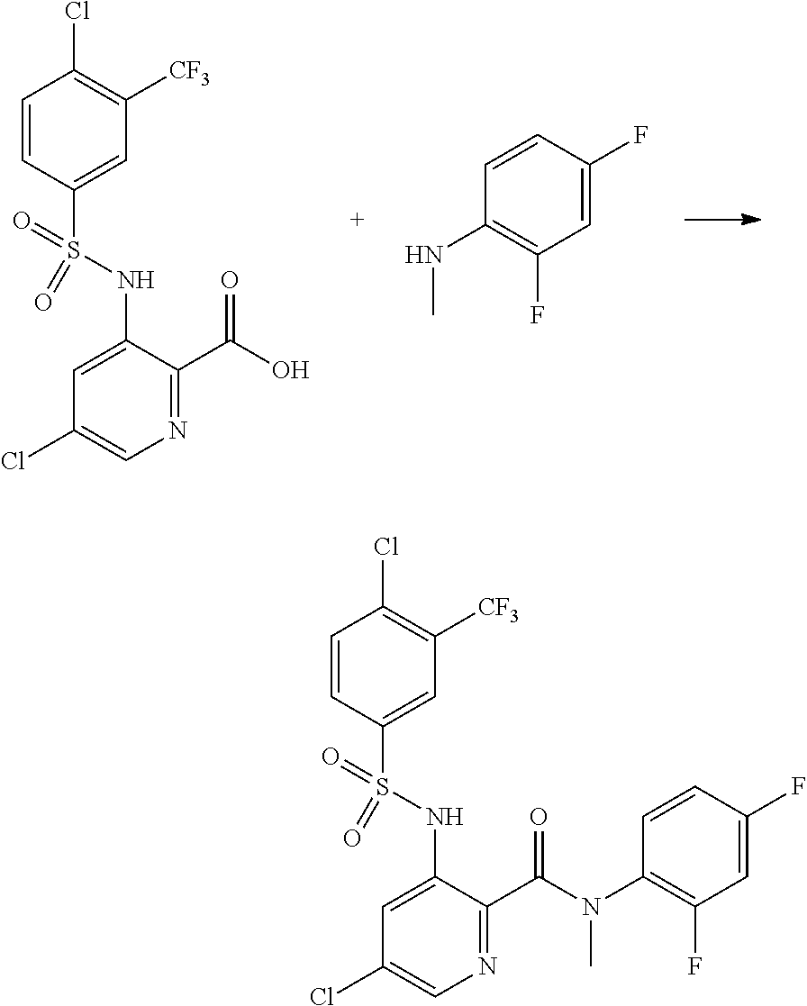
C1=CC(S(=O)(=O)NC2=CC(Cl)=CN=C2C(O)=O)=CC([CF3])=C1Cl.C1=CC(F)=CC(F)=C1NC.C1=CC(S(=O)(=O)NC2=CC(Cl)=CN=C2C(N(C2=C(F)C=C(F)C=C2)C)=O)=CC([CF3])=C1Cl
